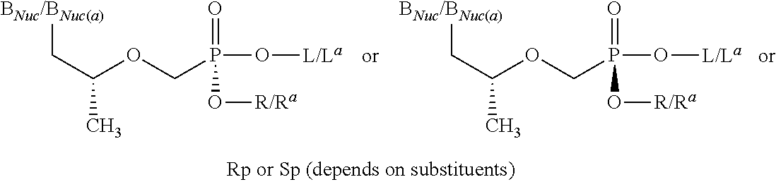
C(C(OCP(O[L/La])(=O)O[R/Ra])C)[BNuc/BNuc(a)].C(C(OCP(O[L/La])(=O)O[R/Ra])C)[BNuc/BNuc(a)]
